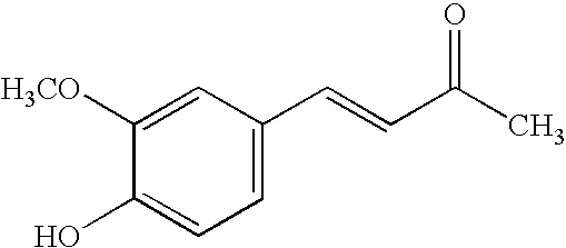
C1([H3CO])=CC(C=CC(C)=O)=CC=C1O
